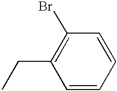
C1=CC=CC(Br)=C1CC
